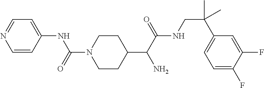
C1(C(C(NCC(C2=CC=C(F)C(F)=C2)(C)C)=O)N)CCN(C(=O)NC2=CC=NC=C2)CC1
